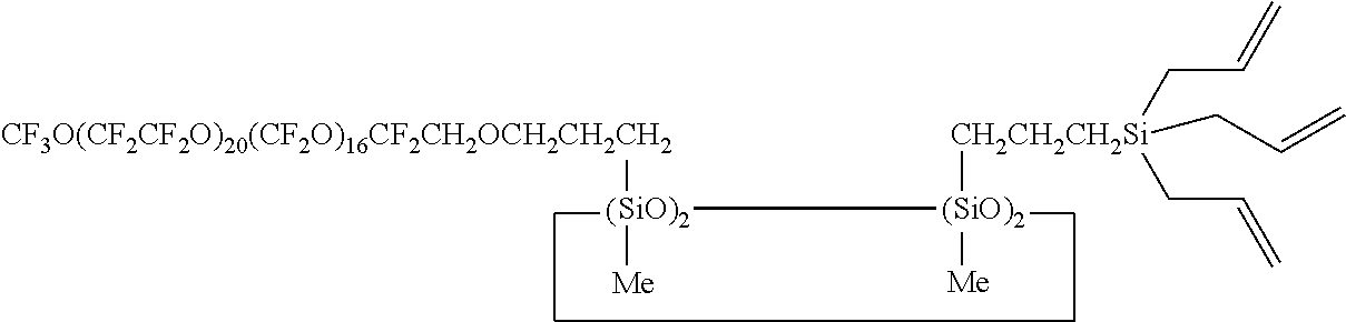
[CF3O(CF2CF2O)20(CF2O)16CF2CH2OCH2CH2CH2][SiO)2]([(SiO)2]([Me])[CH2CH2CH2Si](CC=C)(CC=C)CC=C)[Me]
